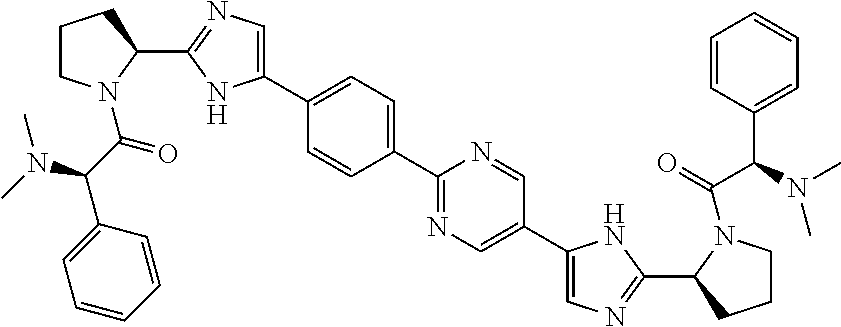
C1(C2N(C(C(C3=CC=CC=C3)N(C)C)=O)CCC2)=NC=C(C2=CC=C(C3=NC=C(C4=CN=C(C5CCCN5C(=O)C(C5=CC=CC=C5)N(C)C)N4)C=N3)C=C2)N1
